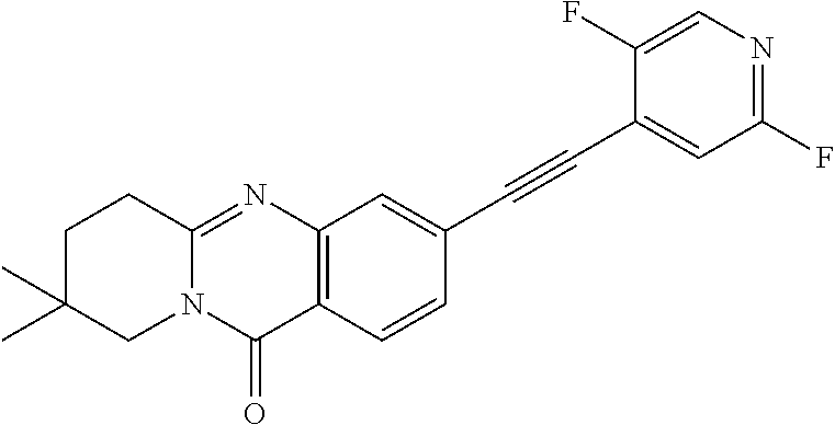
C12=NC3=C(C(=O)N1CC(C)(C)CC2)C=CC(C#CC1=CC(F)=NC=C1F)=C3
